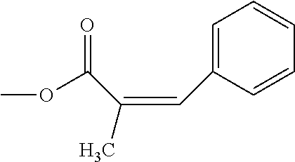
C1=C(C=C(C(OC)=O)C)C=CC=C1
